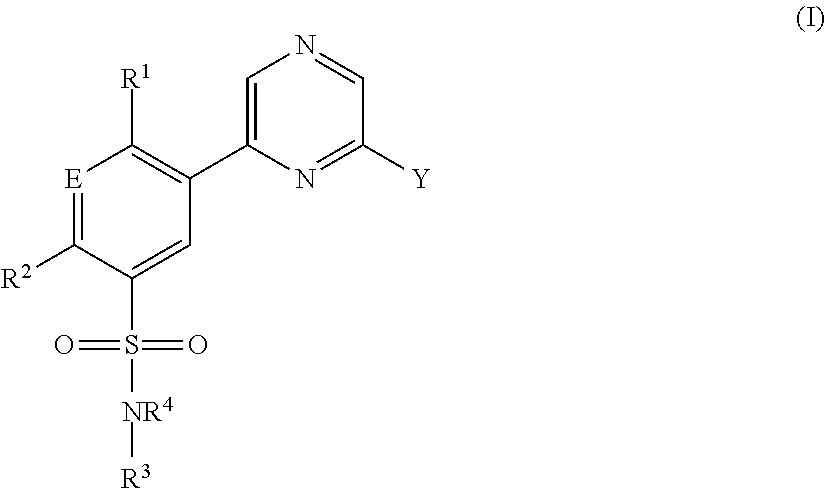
[E]1=C([R2])C(S(=O)([NR4][R3])=O)=CC(C2=CN=CC([Y])=N2)=C1[R1]
